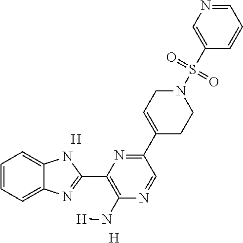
[H].[H].C1=CC=C2C(=C1)NC(C1=C(N[H])N=CC(C3=CCN(S(=O)(=O)C4=CN=CC=C4)CC3)=N1)=N2
